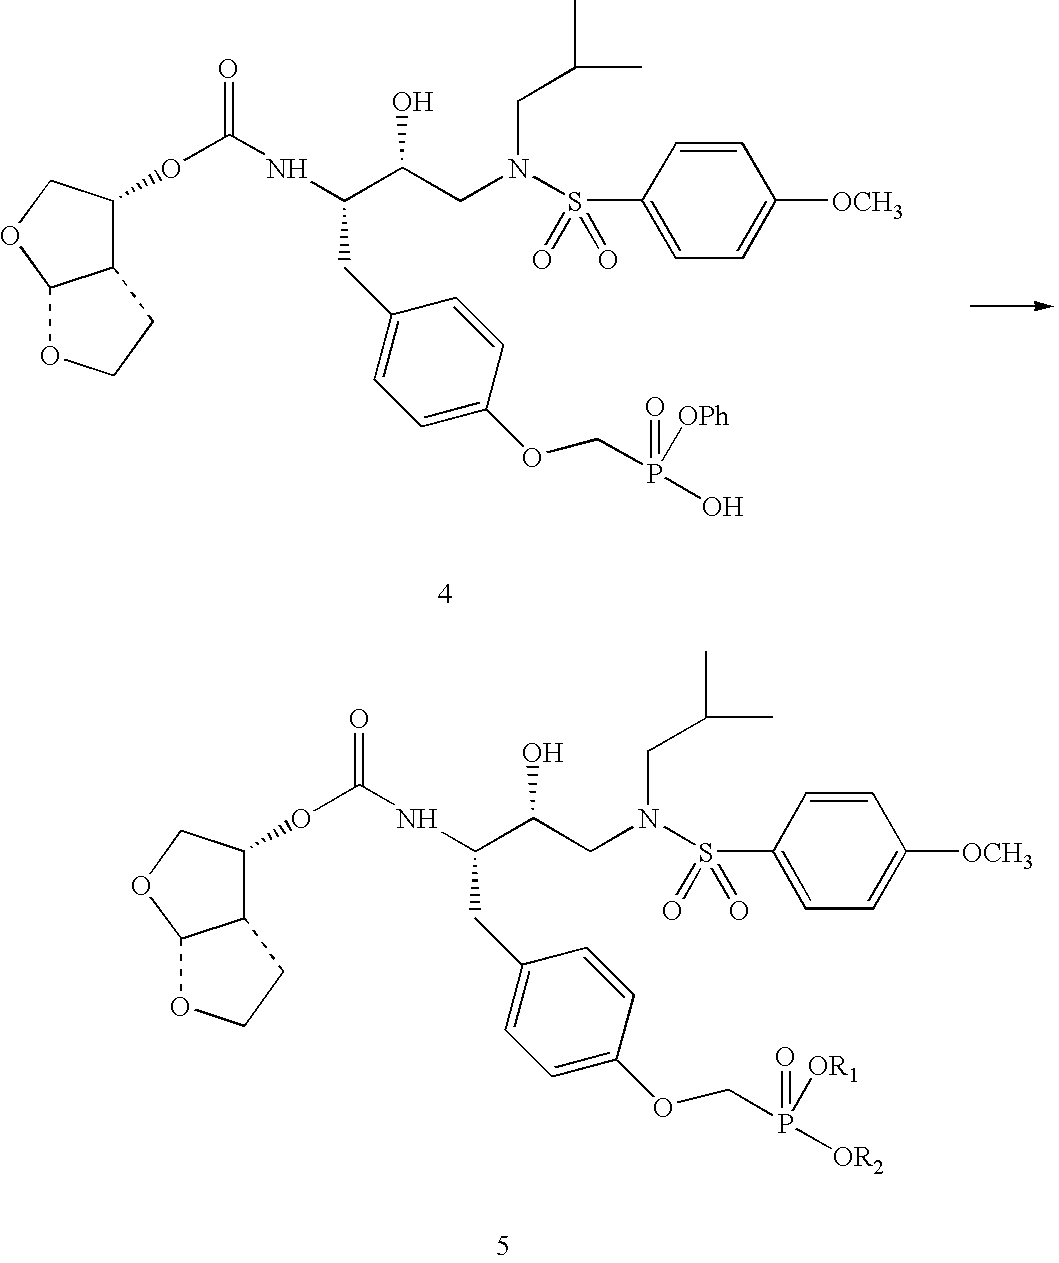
C12C(OC(NC(C(CN(S(C3=CC=C([OCH3])C=C3)(=O)=O)CC(C)C)O)CC3=CC=C(OCP(O)(=O)[OPh])C=C3)=O)COC1OCC2.C12C(OC(NC(C(CN(S(C3=CC=C([OCH3])C=C3)(=O)=O)CC(C)C)O)CC3=CC=C(OCP([OR2])(=O)[OR1])C=C3)=O)COC1OCC2
